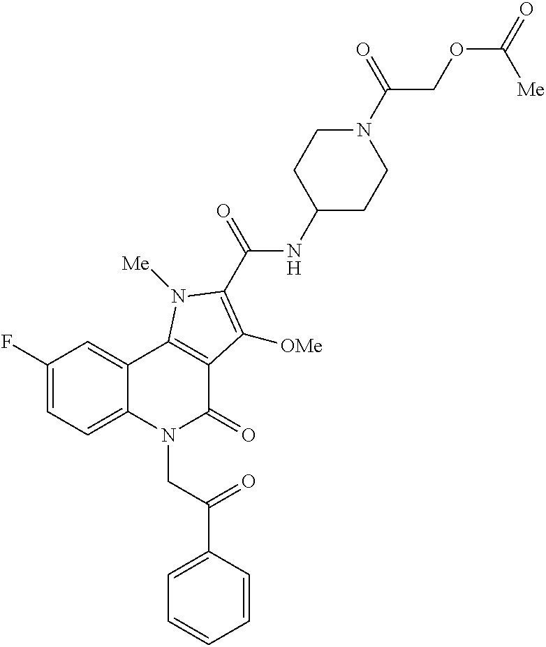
C1(F)=CC=C2C(=C1)C1=C(C(=O)N2CC(C2=CC=CC=C2)=O)C([OMe])=C(C(=O)NC2CCN(C(=O)COC(=O)[Me])CC2)N1[Me]
